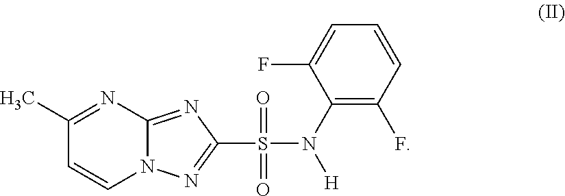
N12C(=NC(S(N(C3=C(F)C=CC=C3F)[H])(=O)=O)=N1)N=C(C)C=C2
